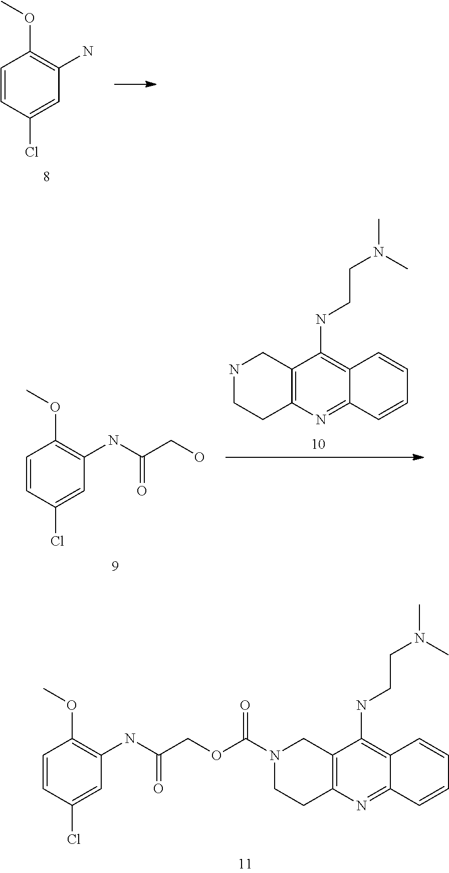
NC1=C(OC)C=CC(Cl)=C1.C12=C(N=C3C(=C1NCCN(C)C)C=CC=C3)CCNC2.C(C(=O)NC1=C(OC)C=CC(Cl)=C1)O.C12=C(N=C3C(=C1NCCN(C)C)C=CC=C3)CCN(C(=O)OCC(=O)NC1=C(OC)C=CC(Cl)=C1)C2
